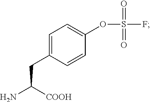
C1=C(CC(N)[COOH])C=CC(OS(F)(=O)=O)=C1
